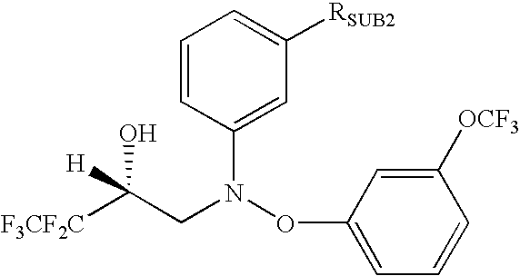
[F3CF2C]C(CN(OC1=CC=CC([OCF3])=C1)C1=CC([RSUB2])=CC=C1)(O)[H]
